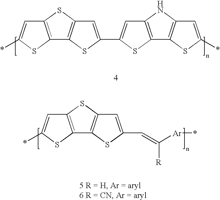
C1=C(C2=CC3=C(C4=C(C=C(*)S4)N3)S2)SC2=C1SC1=C2SC(*)=C1.C1=C(C=C([Ar]*)[R])SC2=C1SC1=C2SC(*)=C1
